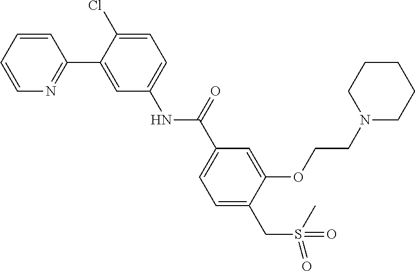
N1=C(C2=CC(NC(C3=CC=C(CS(=O)(=O)C)C(OCCN4CCCCC4)=C3)=O)=CC=C2Cl)C=CC=C1
